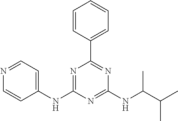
C1(NC2=NC(C3=CC=CC=C3)=NC(NC(C(C)C)C)=N2)=CC=NC=C1
